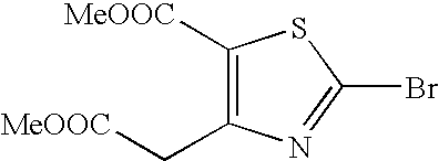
C1([MeOOC])=C(C[MeOOC])N=C(Br)S1
